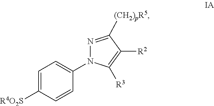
C1=C([R4O2S])C=CC(N2N=C([(CH2)pR5])C([R2])=C2[R3])=C1
